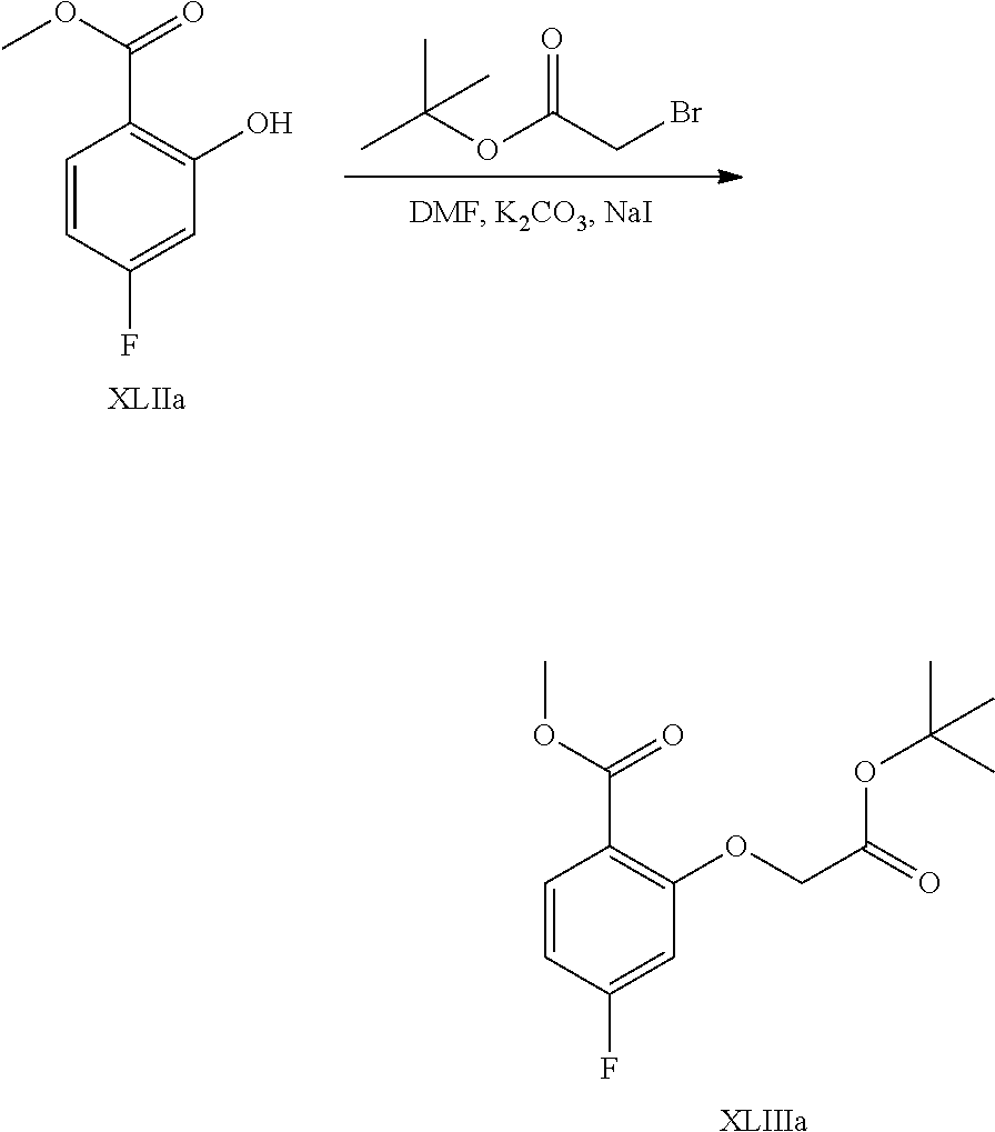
C1=CC(F)=CC(OCC(=O)OC(C)(C)C)=C1C(OC)=O.[XLIIIa].CC(OC(CBr)=O)(C)C.[XLIIa].C1=CC(F)=CC(O)=C1C(OC)=O
